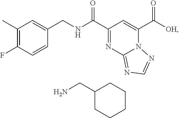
C1(C)=C(F)C=CC(CNC(C2=NC3=NC=NN3C(C([OH])=O)=C2)=O)=C1.C1(CN)CCCCC1
